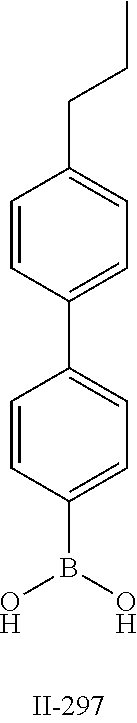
C1=CC(B(O)O)=CC=C1C1=CC=C(CCC)C=C1
